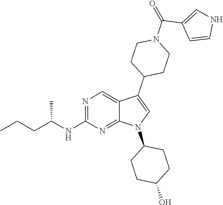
N1=C(NC(CCC)C)N=C2C(=C1)C(C1CCN(C(=O)C3=CNC=C3)CC1)=CN2C1CCC(O)CC1
